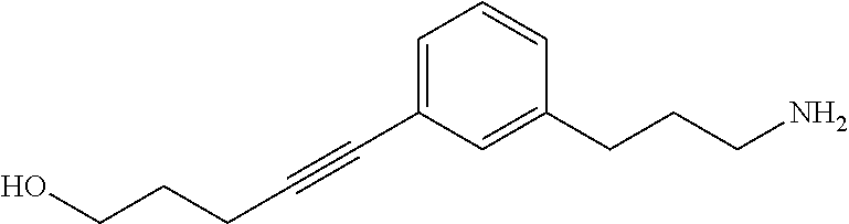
C(C#CC1=CC=CC(CCCN)=C1)CCO
